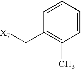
C1=CC=CC(C)=C1C[X7]
